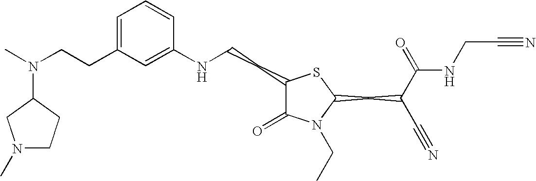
C(CC1=CC=CC(NCCC2C(=O)N(CC)C(CC(C#N)C(=O)NCC#N)S2)=C1)N(C)C1CCN(C)C1
